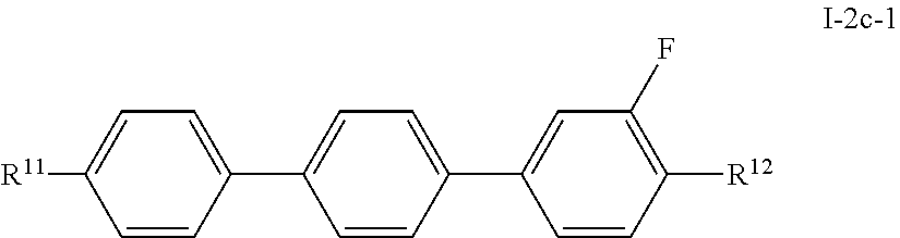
C1=C(C2=CC=C(C3=CC(F)=C([R12])C=C3)C=C2)C=CC([R11])=C1
